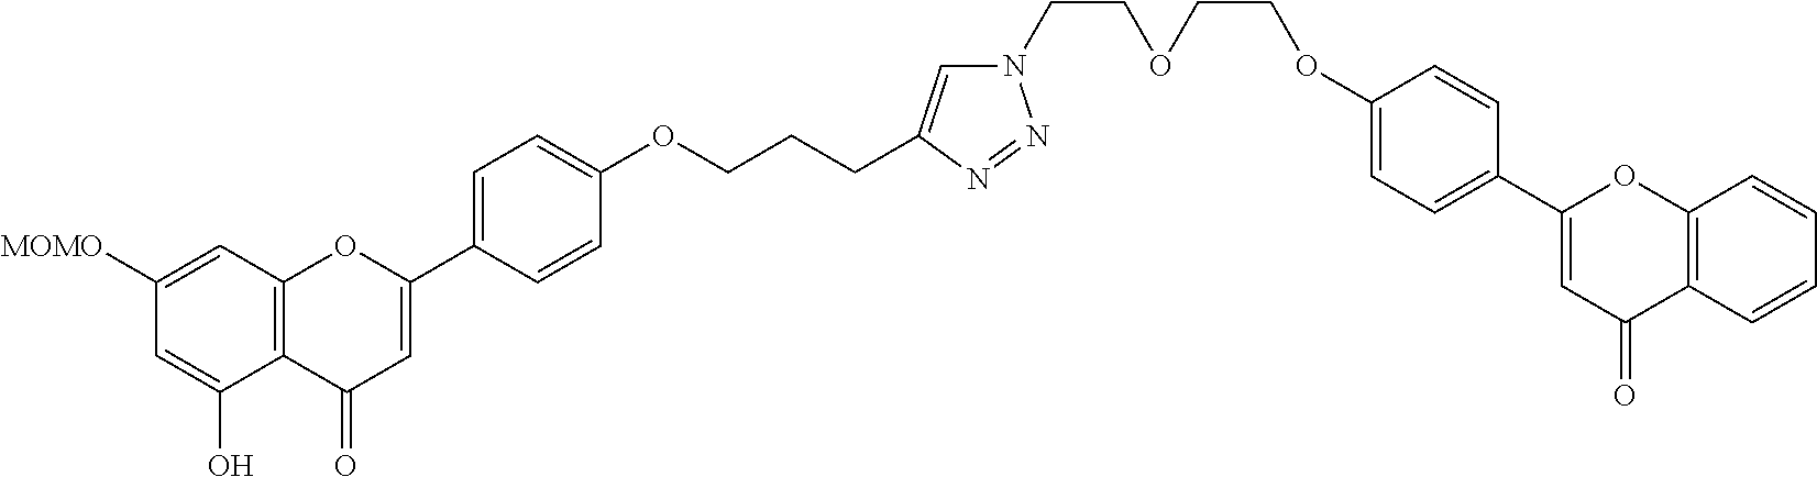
C12=C(C=C([MOMO])C=C1O)OC(C1=CC=C(OCCCC3=CN(CCOCCOC4=CC=C(C5=CC(=O)C6=C(O5)C=CC=C6)C=C4)N=N3)C=C1)=CC2=O
